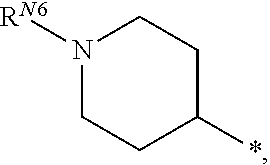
N1([RN6])CCC(*)CC1
